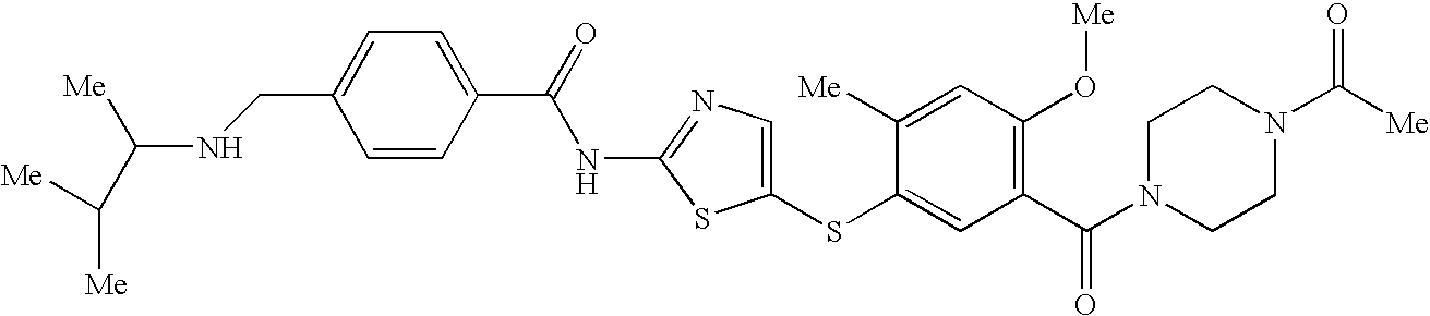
N(CC1=CC=C(C(=O)NC2=NC=C(SC3=CC(C(N4CCN(C(=O)[Me])CC4)=O)=C(O[Me])C=C3[Me])S2)C=C1)C(C([Me])[Me])[Me]
